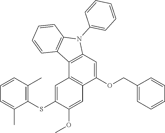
C12=C(C=C(OCC3=CC=CC=C3)C3=C1C=C(SC1=C(C)C=CC=C1C)C(OC)=C3)N(C1=CC=CC=C1)C1=C2C=CC=C1
